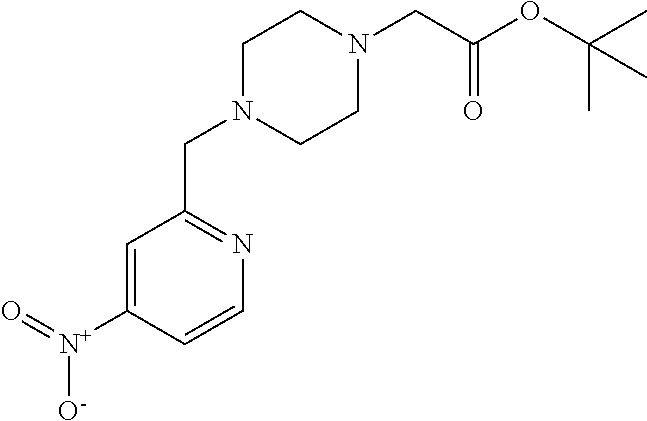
C1=C([N+](=O)[O-])C=CN=C1CN1CCN(CC(OC(C)(C)C)=O)CC1
